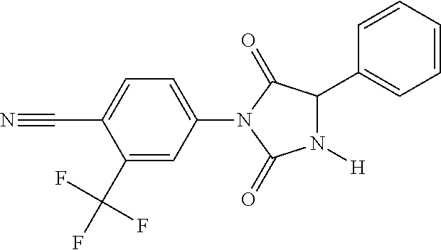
N1([H])C(C2=CC=CC=C2)C(=O)N(C2=CC=C(C#N)C(C(F)(F)F)=C2)C1=O
